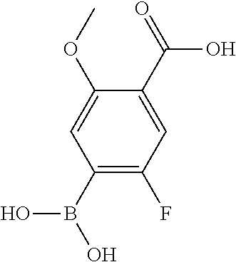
C1(B(O)O)=C(F)C=C(C(=O)O)C(OC)=C1
